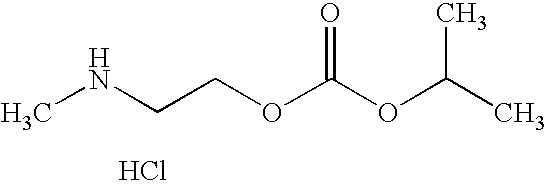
O=C(OC(C)C)OCCNC.Cl
